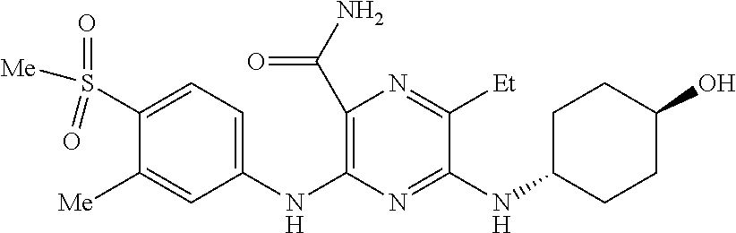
N(C1=NC(NC2=CC=C(S(=O)([Me])=O)C([Me])=C2)=C(C(N)=O)N=C1[Et])C1CCC(O)CC1
